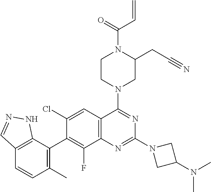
C12=C(C=C(Cl)C(C3=C(C)C=CC4=C3NN=C4)=C1F)C(N1CC(CC#N)N(C(=O)C=C)CC1)=NC(N1CC(N(C)C)C1)=N2
